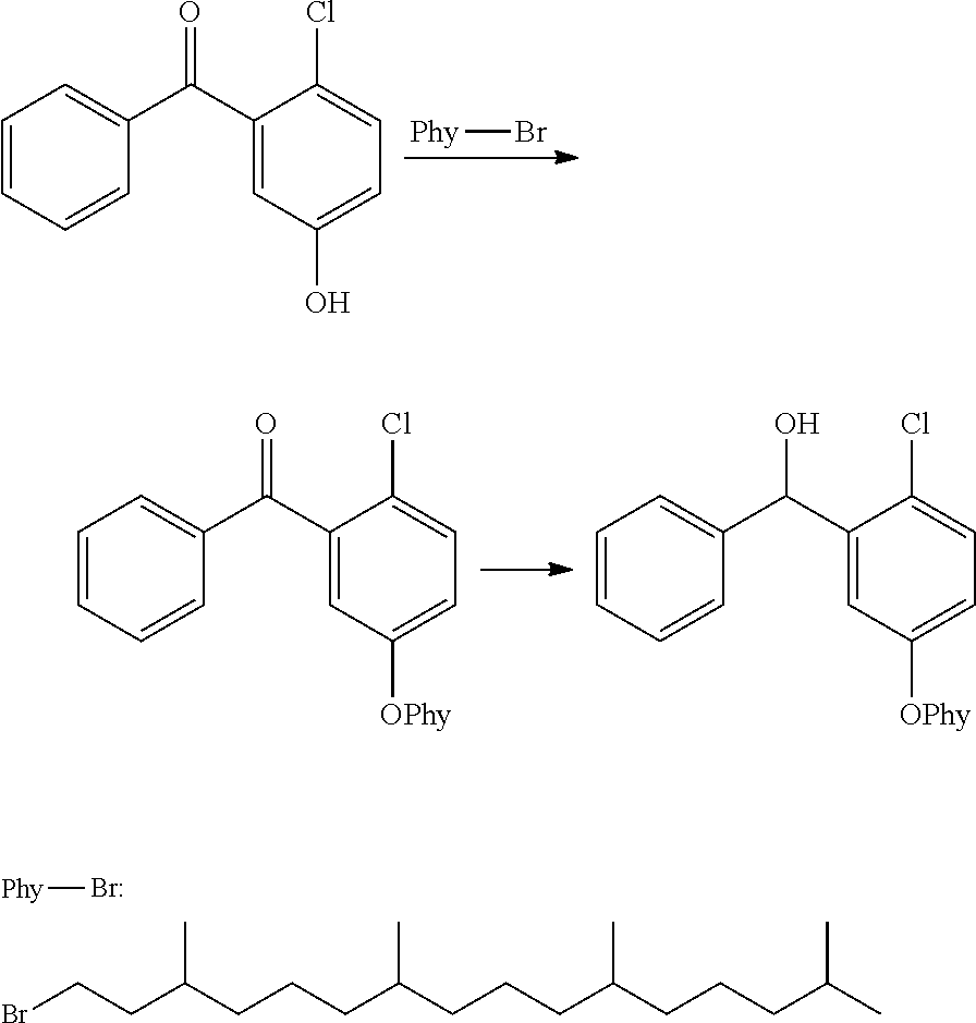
C1=CC=CC(C(C2=CC(O)=CC=C2Cl)=O)=C1.[Phy]Br.C1=CC=CC(C(C2=CC([OPhy])=CC=C2Cl)=O)=C1.C1=CC=CC(C(C2=CC([OPhy])=CC=C2Cl)O)=C1.[Phy]Br.BrCCC(CCCC(CCCC(CCCC(C)C)C)C)C
